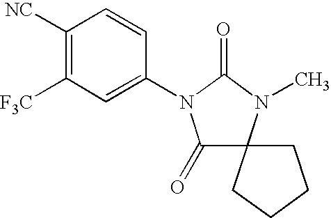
C1([NC])=C([F3C])C=C(N2C(=O)C3(N(C)C2=O)CCCC3)C=C1
